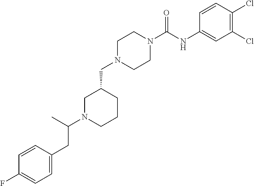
C1N(CC2CN(C(C)CC3=CC=C(F)C=C3)CCC2)CCN(C(NC2=CC(Cl)=C(Cl)C=C2)=O)C1
